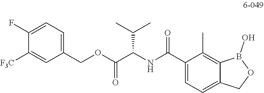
C1(F)=CC=C(COC(C(NC(C2=CC=C3C(=C2C)B(O)OC3)=O)C(C)C)=O)C=C1[F3C]
